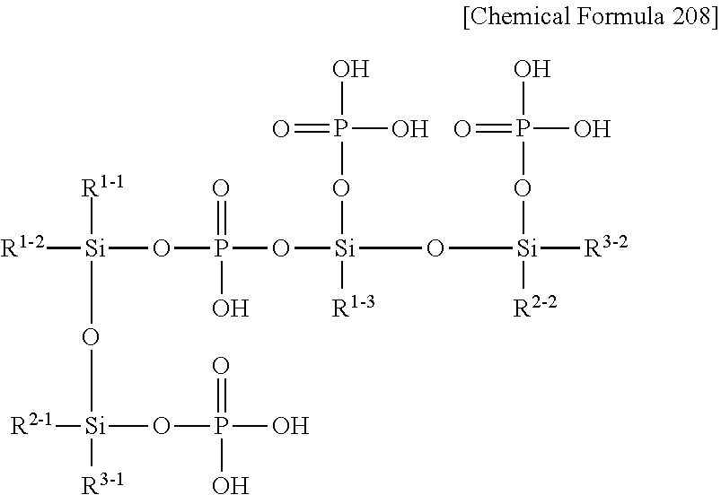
[R1-2][Si]([R1-1])(O[Si]([R2-1])([R3-1])OP(=O)(O)O)OP(=O)(O[Si](OP(=O)(O)O)([R1-3])O[Si](OP(=O)(O)O)([R2-2])[R3-2])O
